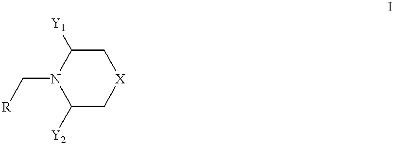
C1C([Y1])N(C[R])C([Y2])C[X]1
